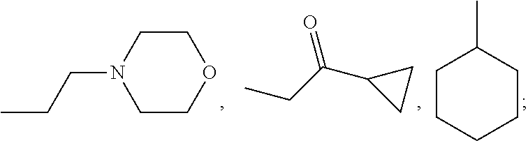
CCC(C1CC1)=O.C1CN(CCC)CCO1.C1CCCCC1C
